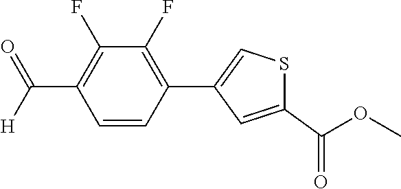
C1=CC(C2=CSC(C(OC)=O)=C2)=C(F)C(F)=C1C(=O)[H]
